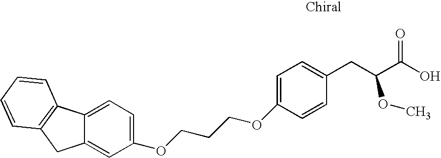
O(C1=CC=C(CC(C(O)=O)OC)C=C1)CCCOC1=CC=C2C(=C1)CC1=C2C=CC=C1
